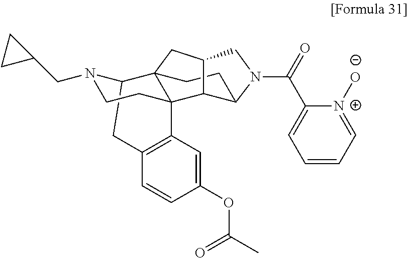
C(C1=CC=CC=[N+]1[O-])(=O)N1CC2CC34C5N(CC6CC6)CCC3(C3=C(C=CC(OC(C)=O)=C3)C5)C2C1CC4
